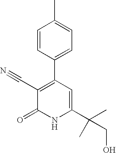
CC1=CC=C(C2=C(C#N)C(=O)NC(C(CO)(C)C)=C2)C=C1
